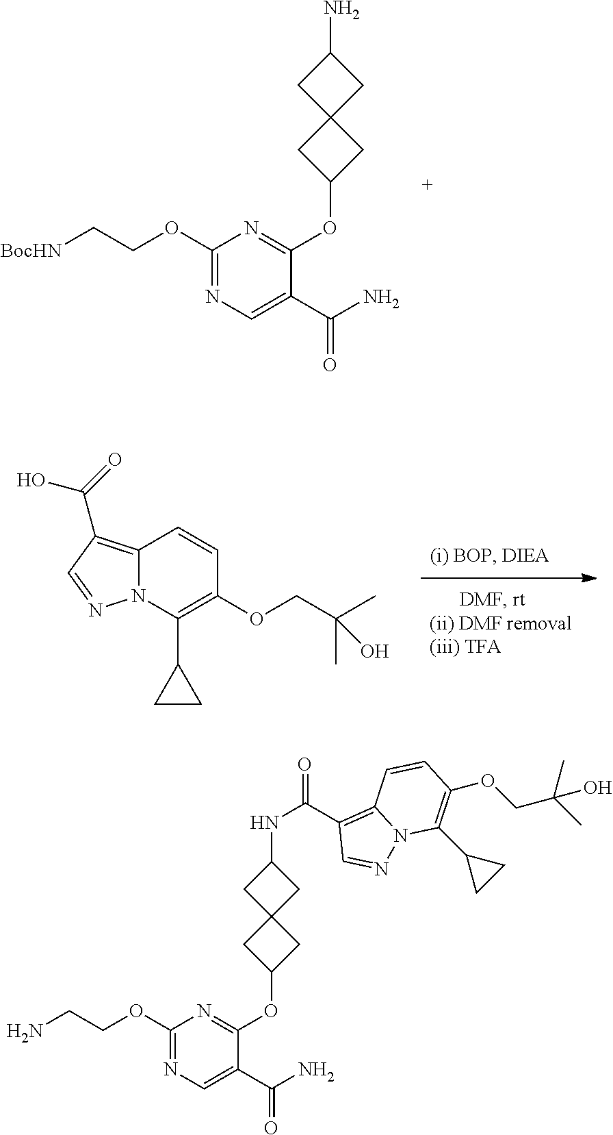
C12=C(C(=O)O)C=NN1C(C1CC1)=C(OCC(C)(C)O)C=C2.C1(OCC[BocHN])=NC=C(C(N)=O)C(OC2CC3(C2)CC(N)C3)=N1.C1(OCCN)=NC=C(C(N)=O)C(OC2CC3(C2)CC(NC(C2=C4N(N=C2)C(C2CC2)=C(OCC(C)(C)O)C=C4)=O)C3)=N1
